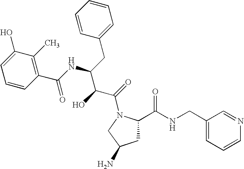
C1C(C(NCC2=CC=CN=C2)=O)N(C(=O)C(C(NC(C2=C(C)C(O)=CC=C2)=O)CC2=CC=CC=C2)O)CC1N
